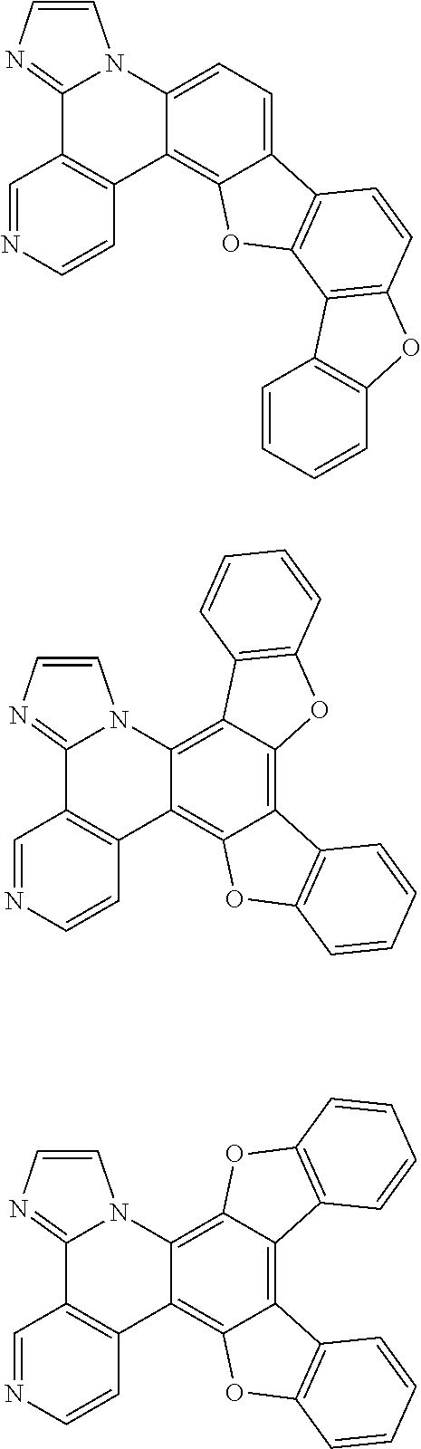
C12=CC=C3C(=C1OC1=C2C=CC2=C1C1=C(O2)C=CC=C1)C1=C(C2=NC=CN32)C=NC=C1.C12=C3C(=C4C(=C1OC1=C2C=CC=C1)C1=C(C2=NC=CN42)C=NC=C1)C1=C(O3)C=CC=C1.C12=C3C(=C4C(=C1OC1=C2C=CC=C1)C1=C(C2=NC=CN42)C=NC=C1)OC1=C3C=CC=C1
